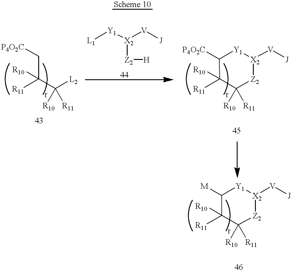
C([R11])([R10])(C([L2])([R10])[R11])C[P4O2C].[L1][Y1][X2]([Z2][H])[V][J].C1([R11])([R10])C([R11])([R10])[Z2][X2]([V][J])[Y1]C1[P4O2C].C1([R11])([R10])C([R11])([R10])[Z2][X2]([V][J])[Y1]C1[M]
